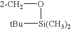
[2-CH2]O[Si(CH3)2][tBu]
